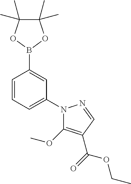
C1=CC=C(N2C(OC)=C(C(OCC)=O)C=N2)C=C1B1OC(C)(C)C(C)(C)O1
